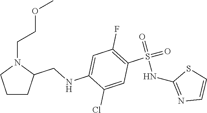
C1CC(CNC2=CC(F)=C(S(=O)(=O)NC3=NC=CS3)C=C2Cl)N(CCOC)C1
